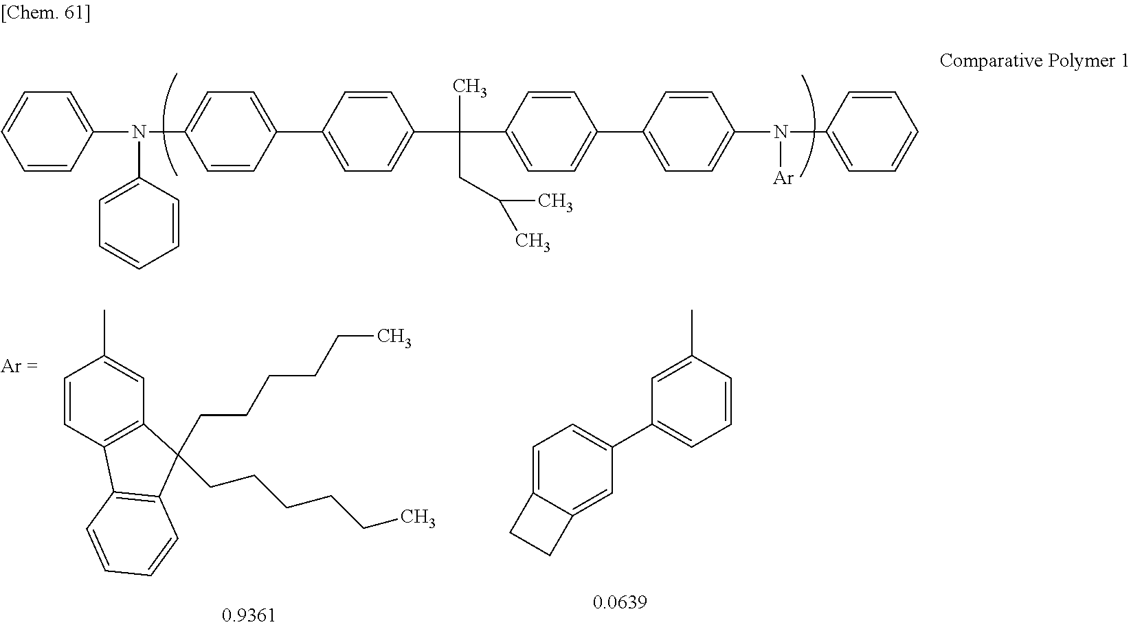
C1=CC(N(C2=CC=C(C3=CC=C(C(C4=CC=C(C5=CC=C(N(C6=CC=CC=C6)[Ar])C=C5)C=C4)(C)CC(C)C)C=C3)C=C2)C2=CC=CC=C2)=CC=C1.C1=CC2=C(C=C1C)C(CCCCCC)(CCCCCC)C1=C2C=CC=C1.C1=CC(C)=CC(C2=CC=C3C(=C2)CC3)=C1
